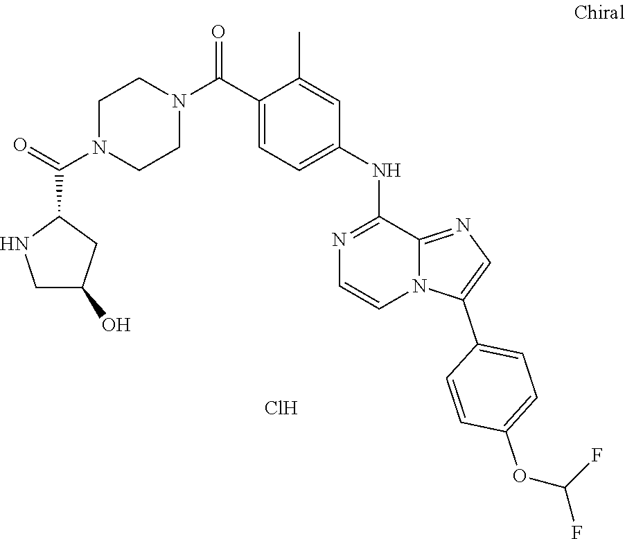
C1(C(N2CCN(C(=O)C3NCC(O)C3)CC2)=O)=CC=C(NC2=NC=CN3C2=NC=C3C2=CC=C(OC(F)F)C=C2)C=C1C.Cl
